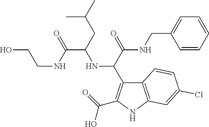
C(C(=O)NCC1=CC=CC=C1)(NC(C(=O)NCCO)CC(C)C)C1=C(C(=O)O)NC2=C1C=CC(Cl)=C2
